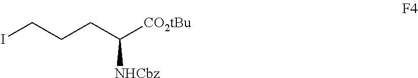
ICCCC([CO2tBu])[NHCbz]
